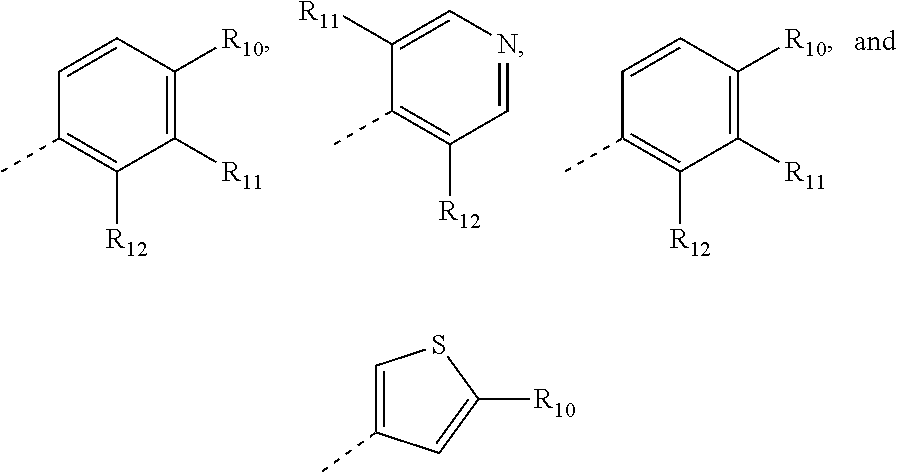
C1=CC([R10])=C([R11])C([R12])=C1C.C1([R11])=CN=CC([R12])=C1C.C1=CC([R10])=C([R11])C([R12])=C1C.C1=C(C)C=C([R10])S1
